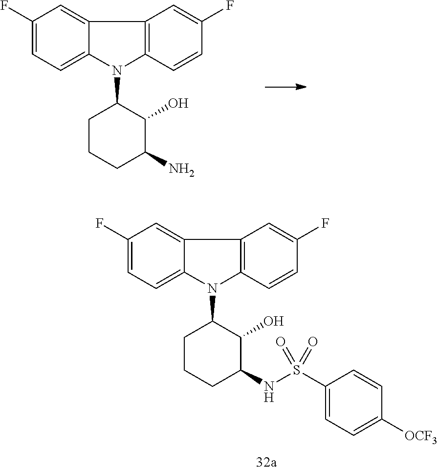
N1(C2CCCC(N)C2O)C2=C(C3=CC(F)=CC=C13)C=C(F)C=C2.N1(C2CCCC(NS(C3=CC=C([OCF3])C=C3)(=O)=O)C2O)C2=C(C3=CC(F)=CC=C13)C=C(F)C=C2
